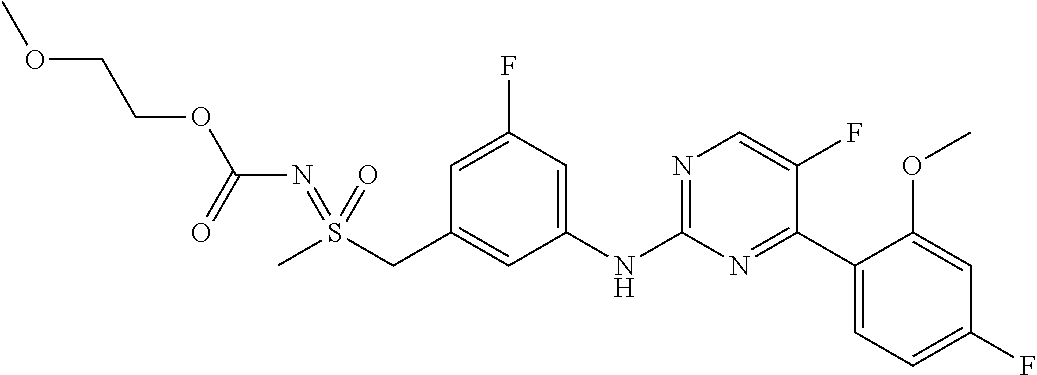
C1=C(F)C=C(NC2=NC=C(F)C(C3=CC=C(F)C=C3OC)=N2)C=C1CS(C)(=NC(OCCOC)=O)=O
